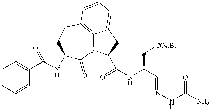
C1(C(NC2C(=O)N3C4=C(CC2)C=CC=C4CC3C(NC(C[CO2tBu])C=NNC(N)=O)=O)=O)=CC=CC=C1
